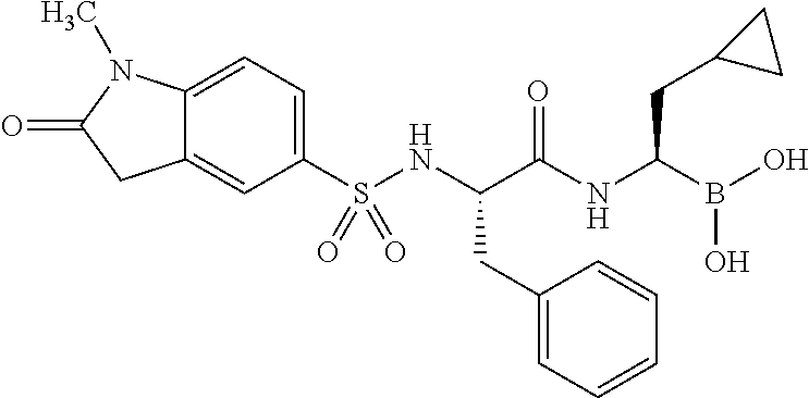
C12=CC=C(S(NC(C(NC(B(O)O)CC3CC3)=O)CC3=CC=CC=C3)(=O)=O)C=C1CC(=O)N2C
